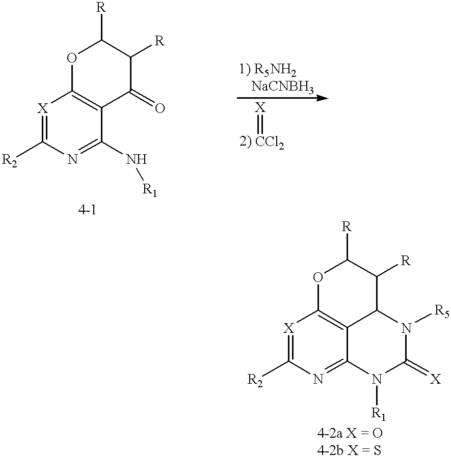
[X]1=C([R2])N=C(N[R1])C2=C1OC([R])C([R])C2=O.[CCl2]=[X].[X]1=C([R2])N=C2C3=C1OC([R])C([R])C3N([R5])C(=[X])N2[R1]
